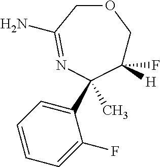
FC1([H])COCC(N)=NC1(C1=CC=CC=C1F)C
